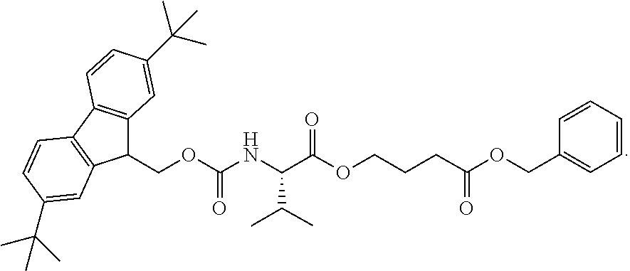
C1=CC=CC=C1COC(=O)CCCOC(C(NC(OCC1C2=C(C3=C1C=C(C(C)(C)C)C=C3)C=CC(C(C)(C)C)=C2)=O)C(C)C)=O
